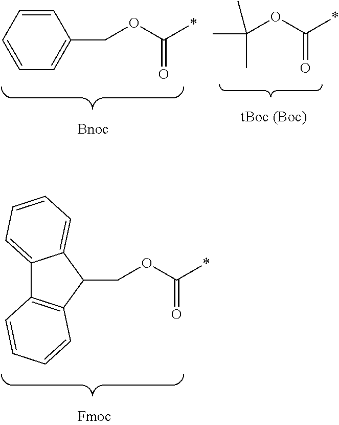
C1=CC=CC=C1COC(=O)*.C(OC(=O)*)(C)(C)C.C1(COC(=O)*)C2=CC=CC=C2C2=C1C=CC=C2
